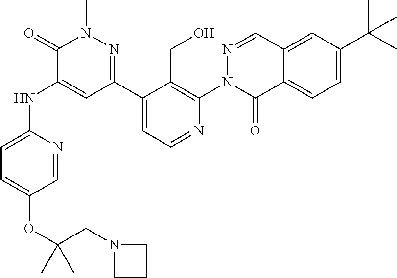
C1=C(NC2=CC(C3=CC=NC(N4N=CC5=CC(C(C)(C)C)=CC=C5C4=O)=C3CO)=NN(C)C2=O)N=CC(OC(CN2CCC2)(C)C)=C1
